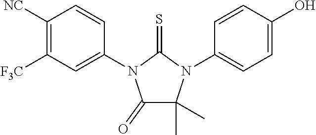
C1([NC])=C([F3C])C=C(N2C(=O)C(C)(C)N(C3=CC=C(O)C=C3)C2=S)C=C1
